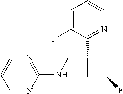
N(CC1(C2=NC=CC=C2F)CC(F)C1)C1=NC=CC=N1
